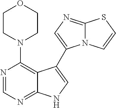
N1(C2=C3C(=NC=N2)NC=C3C2=CN=C3N2C=CS3)CCOCC1
